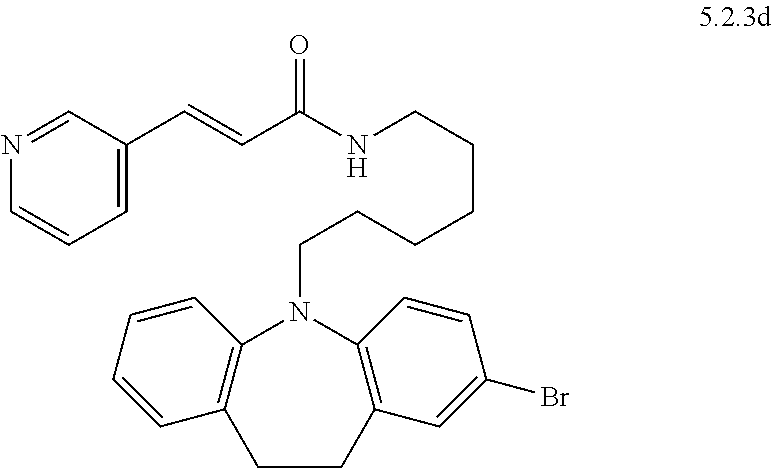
N1=CC(C=CC(NCCCCCCN2C3=C(C=CC=C3)CCC3=C2C=CC(Br)=C3)=O)=CC=C1
